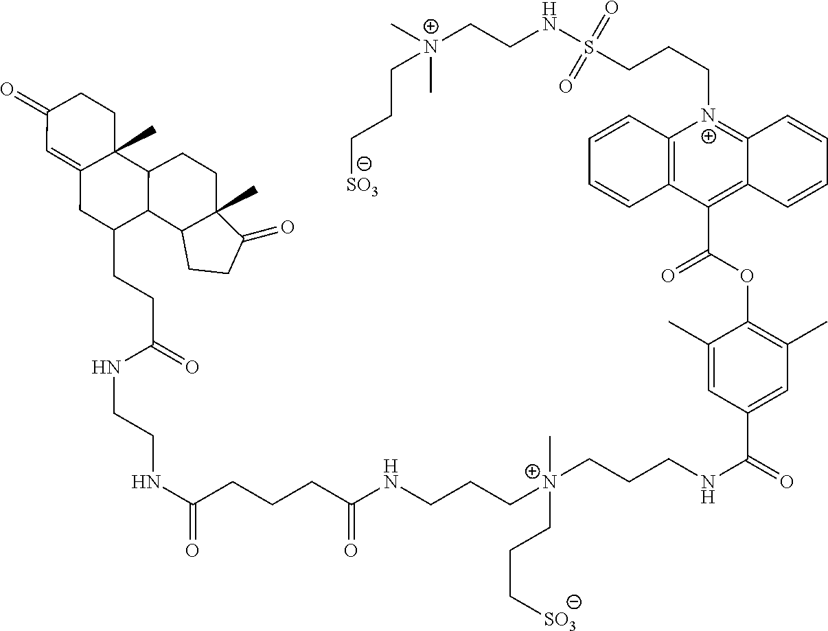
C1C2=CC(=O)CCC2(C)C2CCC3(C)C(=O)CCC3C2C1CCC(=O)NCCNC(CCCC(=O)NCCC[N+](CCCNC(=O)C1=CC(C)=C(OC(=O)C2=C3C(=[N+](CCCS(NCC[N+](CCC[SO3])(C)C)(=O)=O)C4=C2C=CC=C4)C=CC=C3)C(C)=C1)(CCC[SO3])C)=O
